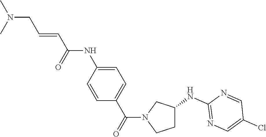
C1(C(=O)N2CCC(NC3=NC=C(Cl)C=N3)C2)=CC=C(NC(C=CCN(C)C)=O)C=C1
